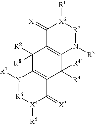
C1([R8])([R8])C2=C(C([R4])([R4])C3=C1C(=[X1])[X2]([R1])[R2]N3[R3])C(=[X3])[X4]([R5])[R6]N2[R7]
